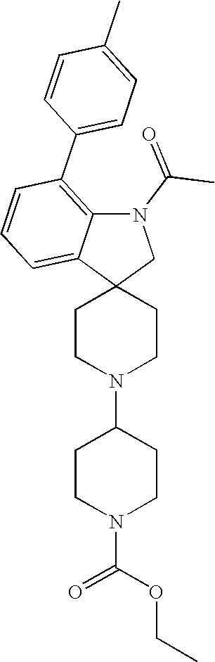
C1CN(C2CCN(C(OCC)=O)CC2)CCC12CN(C(C)=O)C1=C(C3=CC=C(C)C=C3)C=CC=C21
